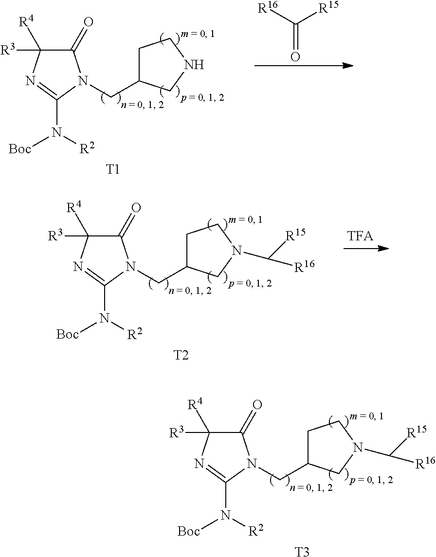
C1(=O)C([R3])([R4])N=C(N([R2])[Boc])N1CC1CCN(C([R15])[R16])C1.[T3].C1(=O)C([R3])([R4])N=C(N([R2])[Boc])N1CC1CCNC1.[T1].C(=O)([R16])[R15].C1(=O)C([R3])([R4])N=C(N([R2])[Boc])N1CC1CCN(C([R15])[R16])C1.[T2]
